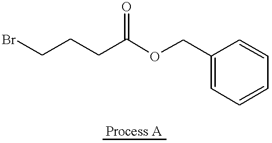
C(CC(OCC1=CC=CC=C1)=O)CBr
